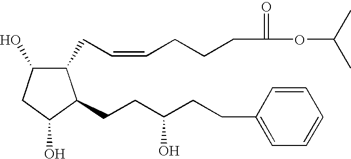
C1(CC=CCCCC(=O)OC(C)C)C(O)CC(O)C1CCC(CCC1=CC=CC=C1)O
